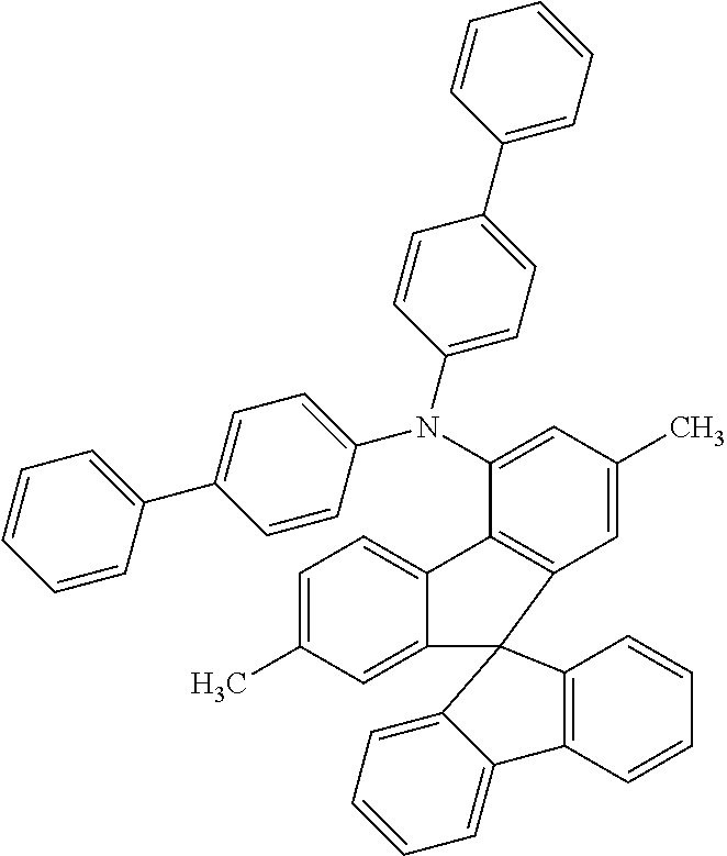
C1=C(C)C=C2C(=C1)C1=C(C=C(C)C=C1N(C1=CC=C(C3=CC=CC=C3)C=C1)C1=CC=C(C3=CC=CC=C3)C=C1)C21C2=C(C=CC=C2)C2=CC=CC=C21
